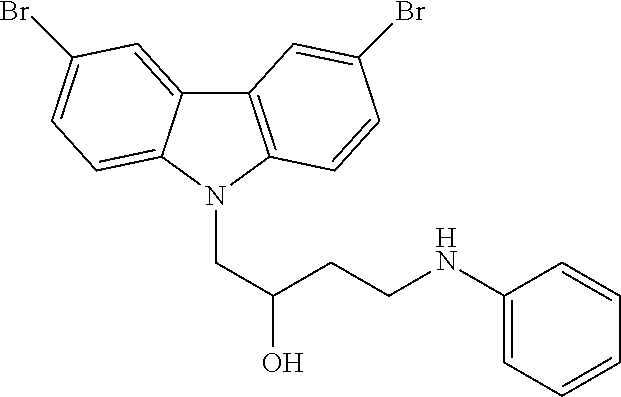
C12=CC(Br)=CC=C1N(CC(O)CCNC1=CC=CC=C1)C1=C2C=C(Br)C=C1
